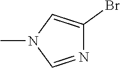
N1=CN(C)C=C1Br
